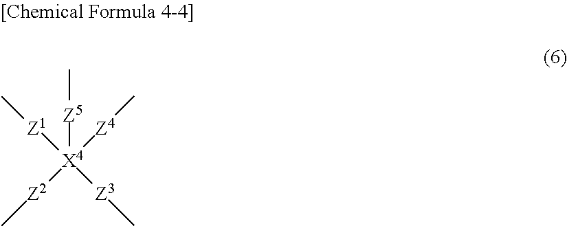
C[Z5][X4]([Z2]C)([Z1]C)([Z4]C)[Z3]C
